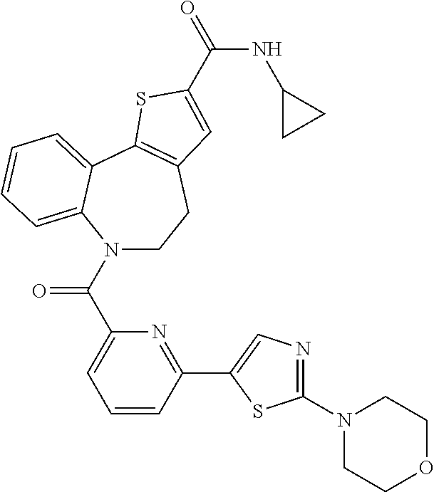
N1(C(C2=CC=CC(C3=CN=C(N4CCOCC4)S3)=N2)=O)CCC2=C(C3=CC=CC=C13)SC(C(=O)NC1CC1)=C2
